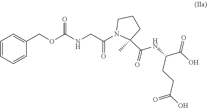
N(CC(N1C(C)(C(=O)NC(CCC(=O)O)C(O)=O)CCC1)=O)C(OCC1=CC=CC=C1)=O
